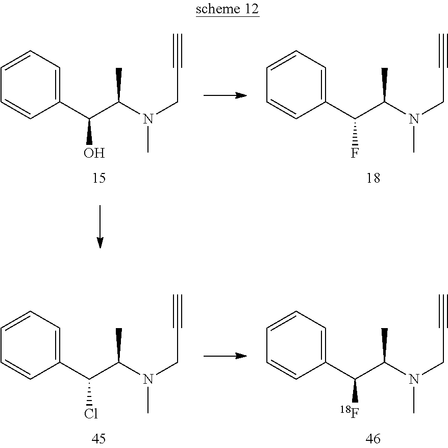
C1=CC=CC(C(C(N(CC#C)C)C)O)=C1.C1=CC=CC(C(C(N(CC#C)C)C)F)=C1.C1=CC=CC(C(C(N(CC#C)C)C)Cl)=C1.C1=CC=CC(C(C(N(CC#C)C)C)[18F])=C1
